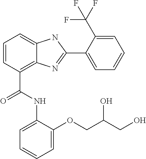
C1=CC(C(=O)NC2=CC=CC=C2OCC(O)CO)=C2C(=C1)NC(C1=CC=CC=C1C(F)(F)F)=N2
